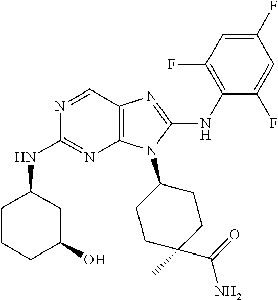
N1=CC2=C(N=C1NC1CCCC(O)C1)N(C1CCC(C)(C(=O)N)CC1)C(NC1=C(F)C=C(F)C=C1F)=N2
